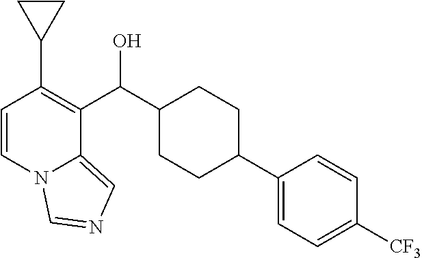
C1=CN2C(=CN=C2)C(C(C2CCC(C3=CC=C([CF3])C=C3)CC2)O)=C1C1CC1
